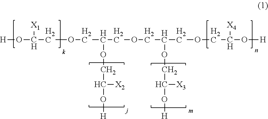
[H]OC([X1])COCC(COCC(COCC([X4])O[H])OCC([X3])O[H])OCC([X2])O[H]
